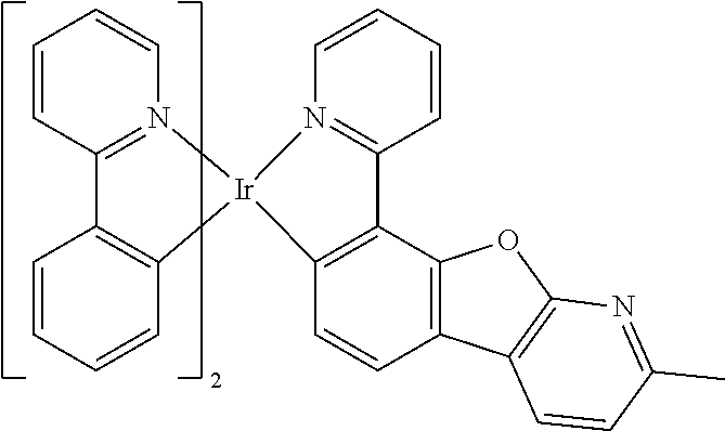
C1=CC2=N(C=C1)[Ir]1(C3=C2C=CC=C3)C2=C(C3=C(C=C2)C2=C(O3)N=C(C)C=C2)C2=N1C=CC=C2
